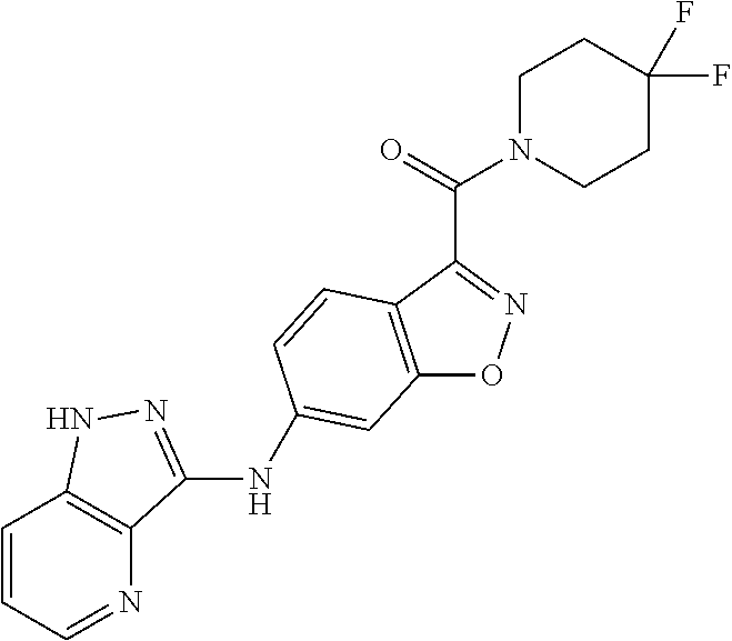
C12=C(C(C(=O)N3CCC(F)(F)CC3)=NO1)C=CC(NC1=NNC3=C1N=CC=C3)=C2
